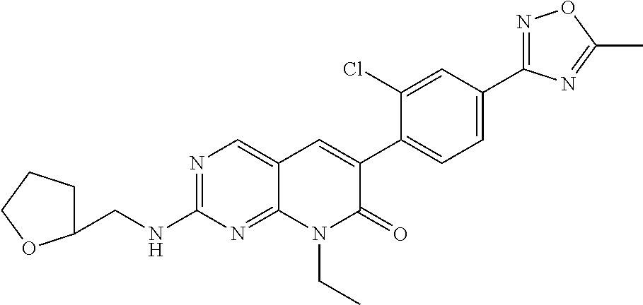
N1=C(C2=CC=C(C3=CC4=CN=C(NCC5CCCO5)N=C4N(CC)C3=O)C(Cl)=C2)N=C(C)O1
